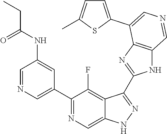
C1(C2=CN=CC(NC(CC)=O)=C2)=NC=C2C(=C1F)C(C1=NC3=C(N1)C=NC=C3C1=CC=C(C)S1)=NN2
